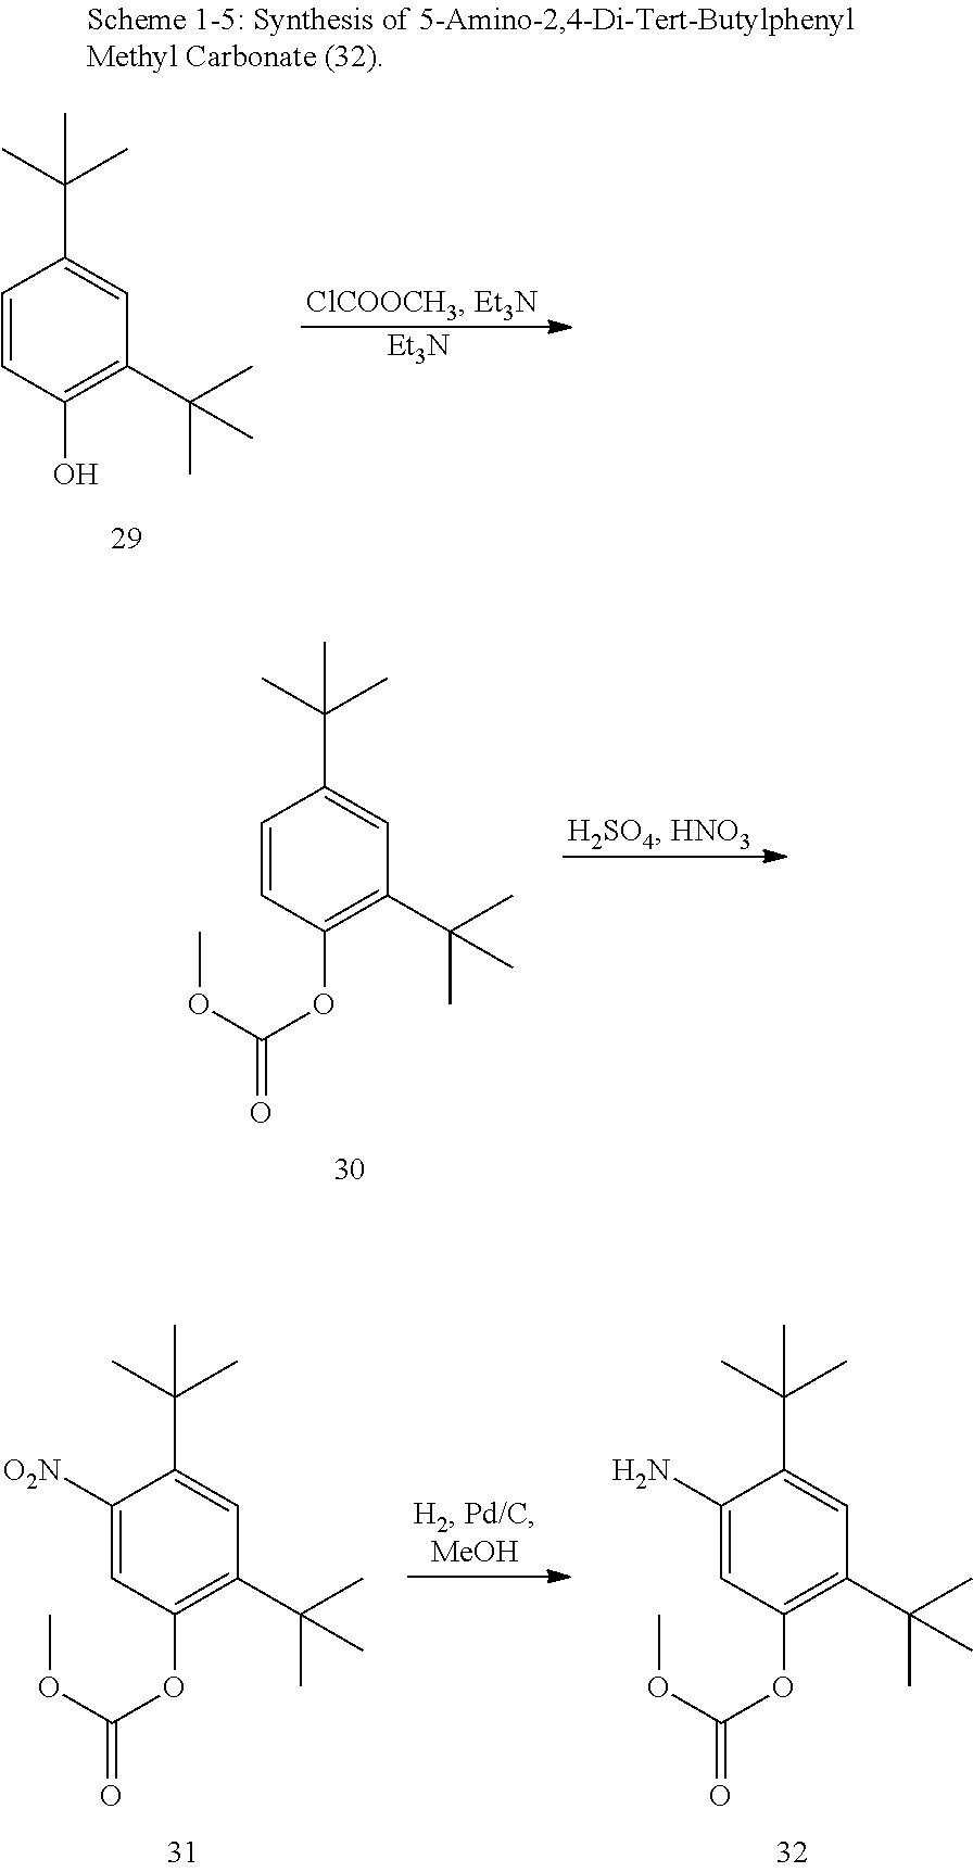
C1=CC(OC(OC)=O)=C(C(C)(C)C)C=C1C(C)(C)C.C1([O2N])=CC(OC(OC)=O)=C(C(C)(C)C)C=C1C(C)(C)C.C1(N)=CC(OC(OC)=O)=C(C(C)(C)C)C=C1C(C)(C)C.C1=CC(O)=C(C(C)(C)C)C=C1C(C)(C)C.[Et3N]
